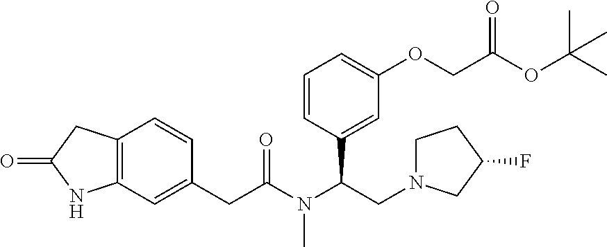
C12=C(C=C(CC(N(C(CN3CCC(F)C3)C3=CC(OCC(=O)OC(C)(C)C)=CC=C3)C)=O)C=C1)NC(=O)C2
